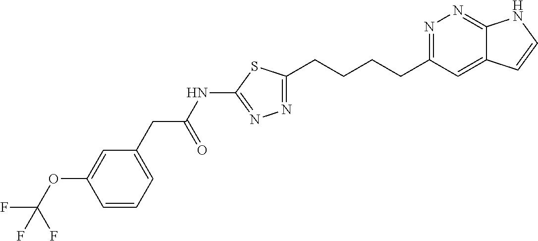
N1=C(CCCCC2=NN=C(NC(=O)CC3=CC=CC(OC(F)(F)F)=C3)S2)C=C2C(=N1)NC=C2
